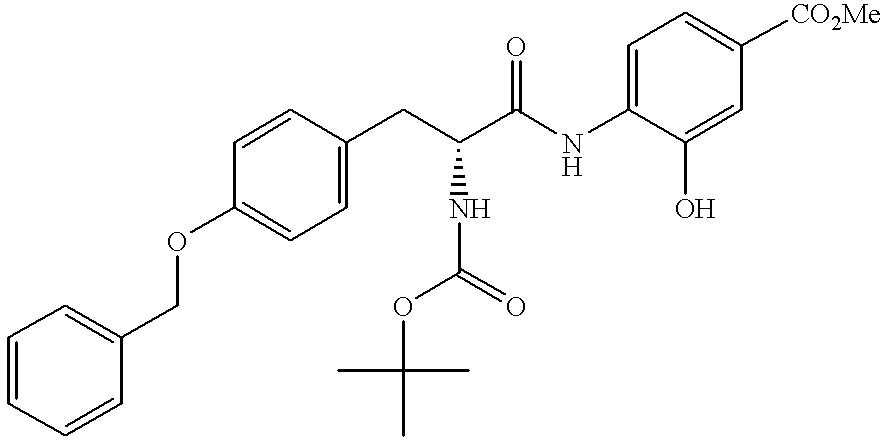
C1=CC=CC(COC2=CC=C(CC(C(NC3=CC=C([CO2Me])C=C3O)=O)NC(OC(C)(C)C)=O)C=C2)=C1
